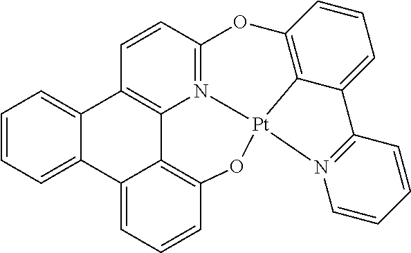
C1=CC=C2C(=C1)C1=C3C4=C(C=CC=C24)O[Pt]24N3=C(C=C1)OC1=C2C(=CC=C1)C1=N4C=CC=C1
